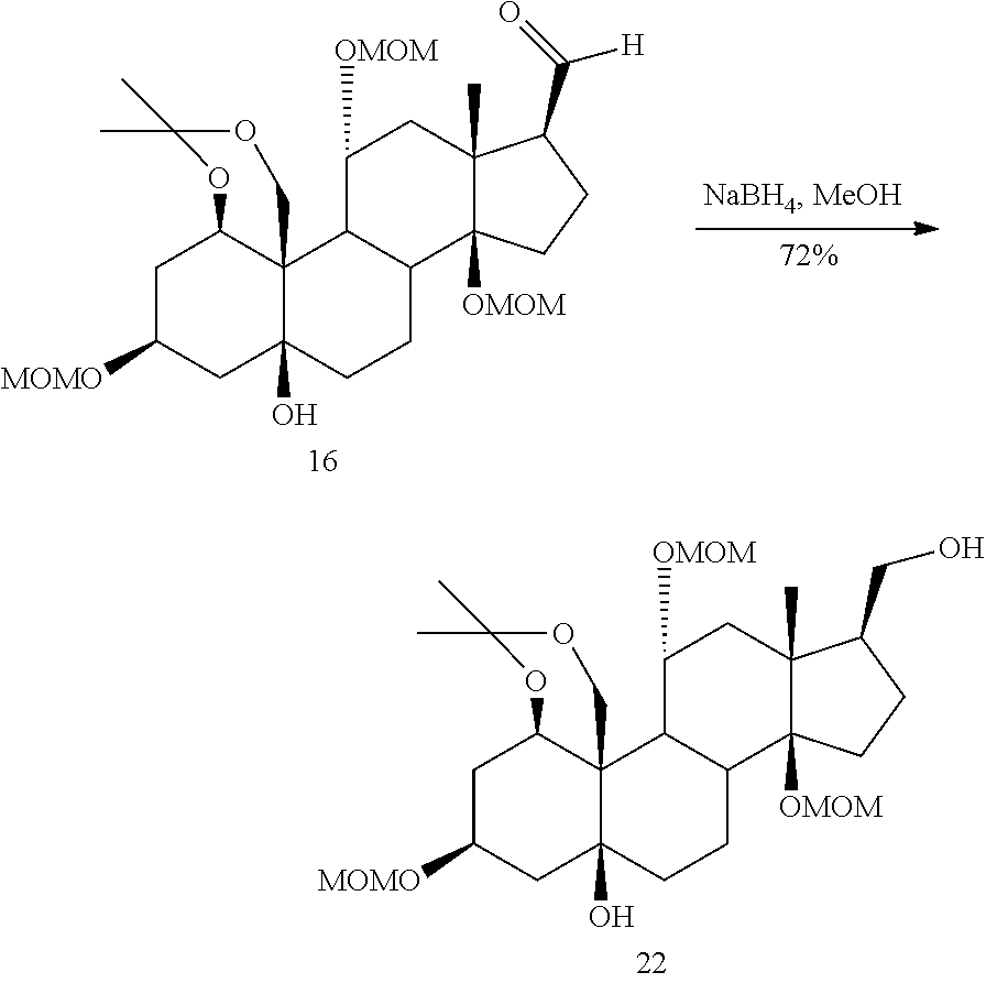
C1C([MOMO])CC2(O)C3(C1OC(C)(C)OC3)C1C(CC2)C2([OMOM])C(C)(CC1[OMOM])C(C(=O)[H])CC2.C1C([MOMO])CC2(O)C3(C1OC(C)(C)OC3)C1C(CC2)C2([OMOM])C(C)(CC1[OMOM])C(CO)CC2
